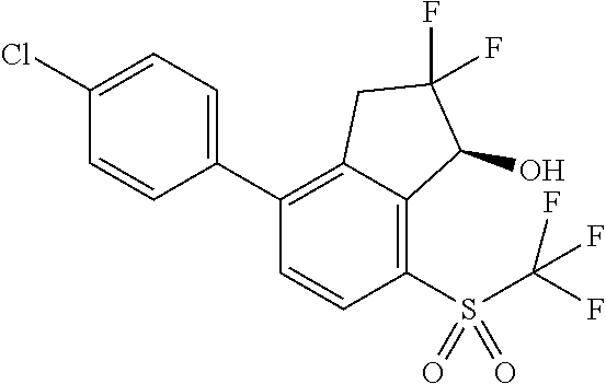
C1(C2=C3C(=C(S(=O)(=O)C(F)(F)F)C=C2)C(O)C(F)(F)C3)=CC=C(Cl)C=C1
